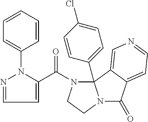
C1=NN(C2=CC=CC=C2)C(C(N2CCN3C(=O)C4=CC=NC=C4C23C2=CC=C(Cl)C=C2)=O)=C1
